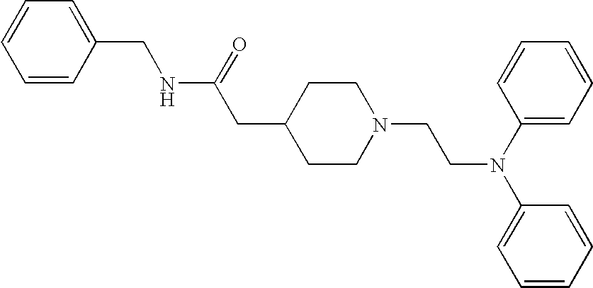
C(NC(=O)CC1CCN(CCN(C2=CC=CC=C2)C2=CC=CC=C2)CC1)C1=CC=CC=C1
